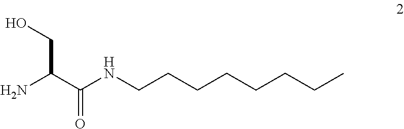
NC(C(NCCCCCCCC)=O)CO
